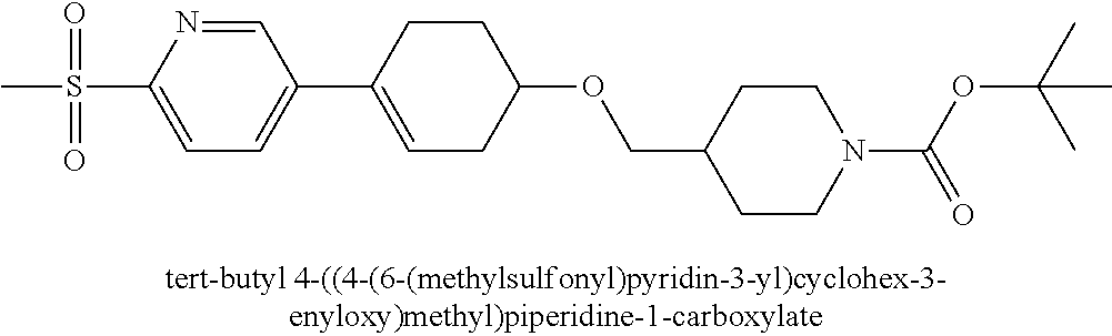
S(C1=CC=C(C2=CCC(OCC3CCN(C(OC(C)(C)C)=O)CC3)CC2)C=N1)(=O)(=O)C
